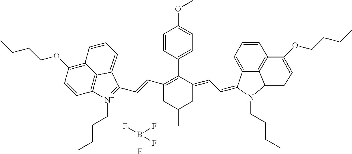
C1(C2=C(C=CC3=[N+](CCCC)C4=C5C(=C(OCCCC)C=C4)C=CC=C53)CC(C)CC2=CC=C2C3=CC=CC4=C3C(=CC=C4OCCCC)N2CCCC)=CC=C(OC)C=C1.[B-](F)(F)(F)F
